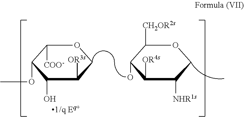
C1(OC)C(O)C([OR3s])COC1[COO-].C1(O)C([OR4s])C([NHR1s])COC1[CH2OR2s]
